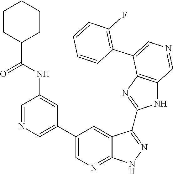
C1=NC=C(C2=CN=C3C(=C2)C(C2=NC4=C(N2)C=NC=C4C2=C(F)C=CC=C2)=NN3)C=C1NC(C1CCCCC1)=O
